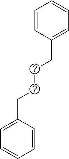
C1=CC(CCCCC2=CC=CC=C2)=CC=C1
